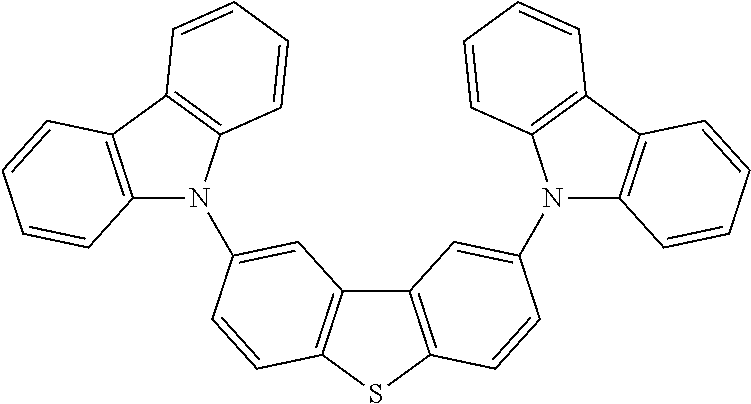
N1(C2=CC3=C(SC4=C3C=C(N3C5=C(C6=C3C=CC=C6)C=CC=C5)C=C4)C=C2)C2=C(C3=C1C=CC=C3)C=CC=C2
